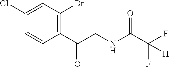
C1(C(CNC(C(F)(F)[H])=O)=O)=C(Br)C=C(Cl)C=C1
